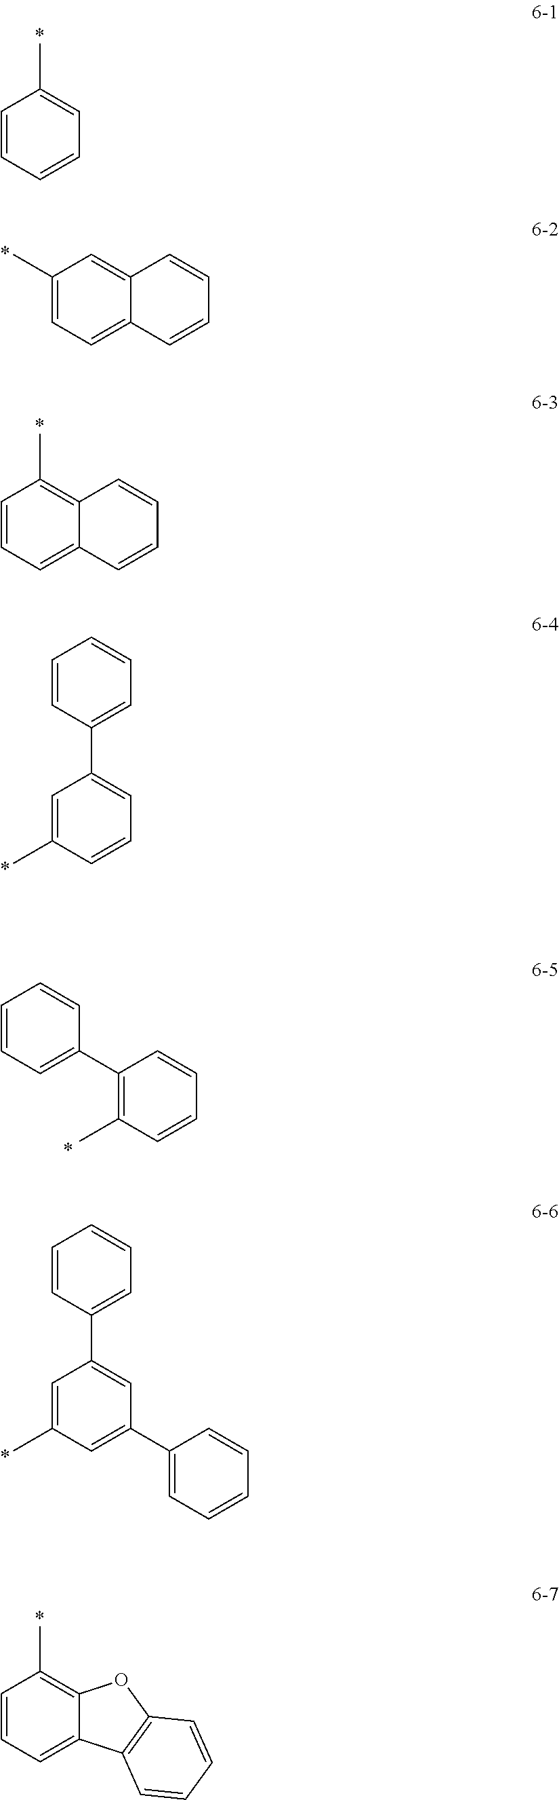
C1=CC=CC=C1C.C1(C)=CC=C2C(=C1)C=CC=C2.C1=CC=C2C(=C1C)C=CC=C2.C1=C(C)C=CC=C1C1=CC=CC=C1.C1=CC=C(C2=C(C)C=CC=C2)C=C1.C1=C(C)C=C(C2=CC=CC=C2)C=C1C1=CC=CC=C1.C1=CC=C2C(=C1C)OC1=C2C=CC=C1
